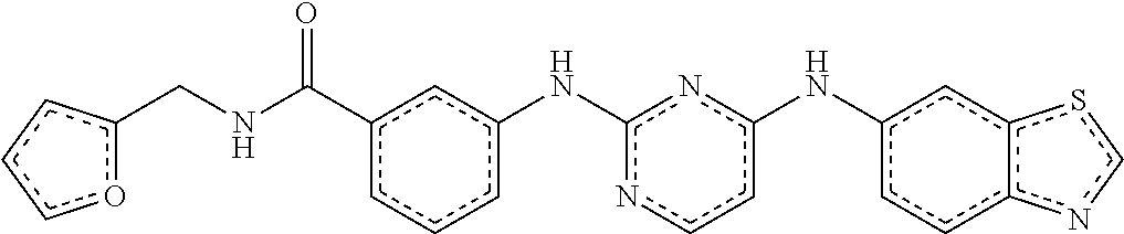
c1cc(Nc2nc(Nc3cc4c(cc3)ncs4)ccn2)cc(C(NCc2occc2)=O)c1
